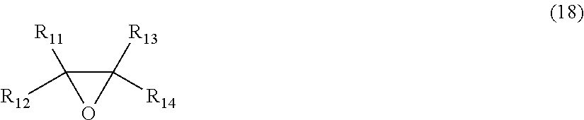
C1([R14])([R13])C([R12])([R11])O1
